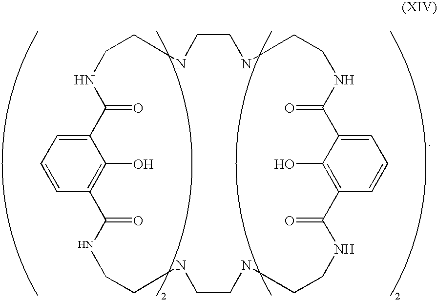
C1=CC2=C(O)C(=C1)C(=O)NCCNCCNCCNC(=O)C1=CC=CC(=C1O)C(=O)NCCNCCNCCNC2=O
